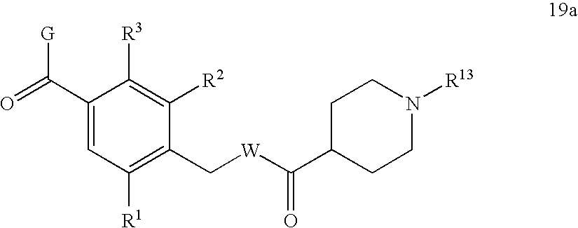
C1(C(=O)[G])=CC([R1])=C(C[W]C(C2CCN([R13])CC2)=O)C([R2])=C1[R3]
